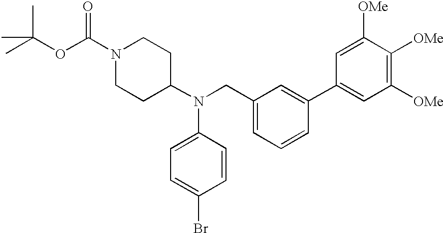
N1(C(OC(C)(C)C)=O)CCC(N(CC2=CC=CC(C3=CC([OMe])=C([OMe])C([OMe])=C3)=C2)C2=CC=C(Br)C=C2)CC1
